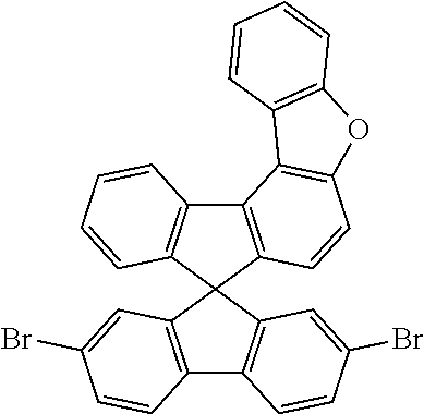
C12=C(C3(C4=C1C=CC=C4)C1=C(C4=C3C=C(Br)C=C4)C=CC(Br)=C1)C=CC1=C2C2=C(O1)C=CC=C2
